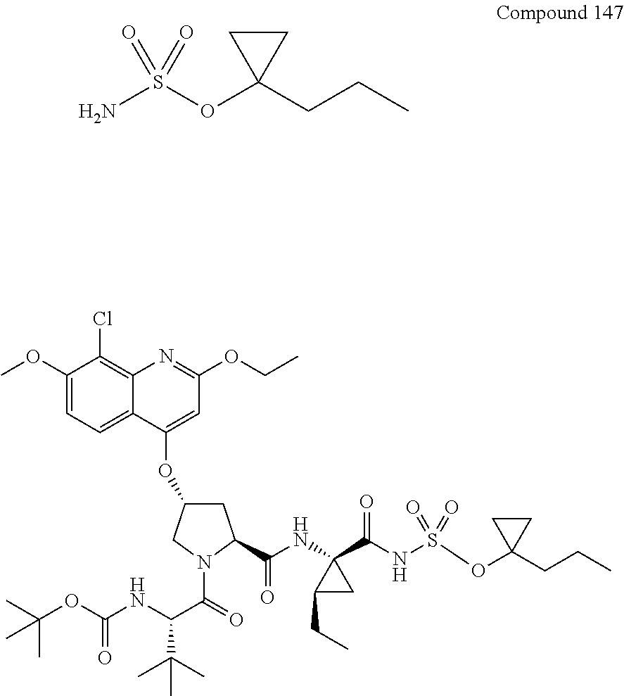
C1(OC)=CC=C2C(=C1Cl)N=C(OCC)C=C2OC1CC(C(NC2(C(NS(OC3(CCC)CC3)(=O)=O)=O)CC2CC)=O)N(C(C(NC(=O)OC(C)(C)C)C(C)(C)C)=O)C1.NS(OC1(CCC)CC1)(=O)=O
